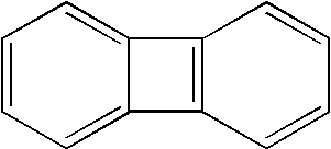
C1=CC=C2C(=C1)C1=C2C=CC=C1
